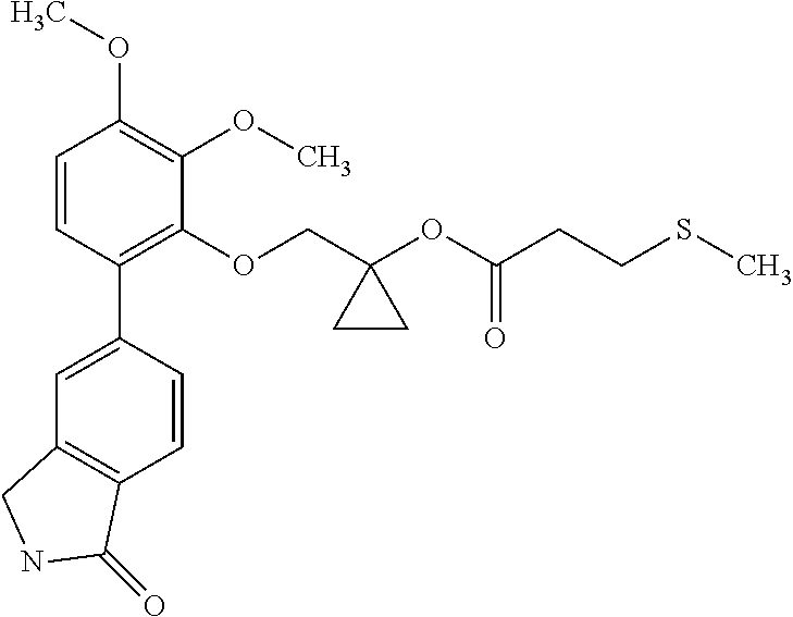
C1=CC(C2=CC3=C(C=C2)C(=O)NC3)=C(OCC2(OC(CCSC)=O)CC2)C(OC)=C1OC
